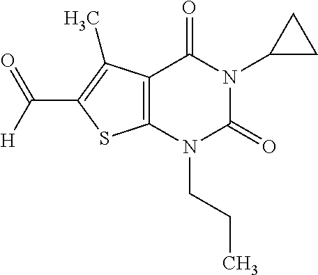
C12=C(N(CCC)C(=O)N(C3CC3)C1=O)SC(C([H])=O)=C2C
